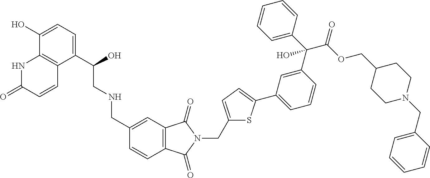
C1(C(O)CNCC2=CC3=C(C=C2)C(=O)N(CC2=CC=C(C4=CC=CC(C(C5=CC=CC=C5)(C(OCC5CCN(CC6=CC=CC=C6)CC5)=O)O)=C4)S2)C3=O)=CC=C(O)C2=C1C=CC(=O)N2
